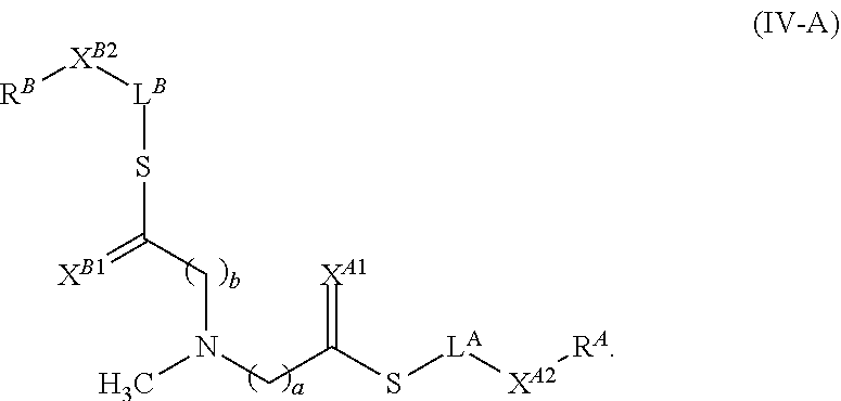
[RB][XB2][LB]SC(=[XB1])CN(CC(S[LA][XA2][RA])=[XA1])C
